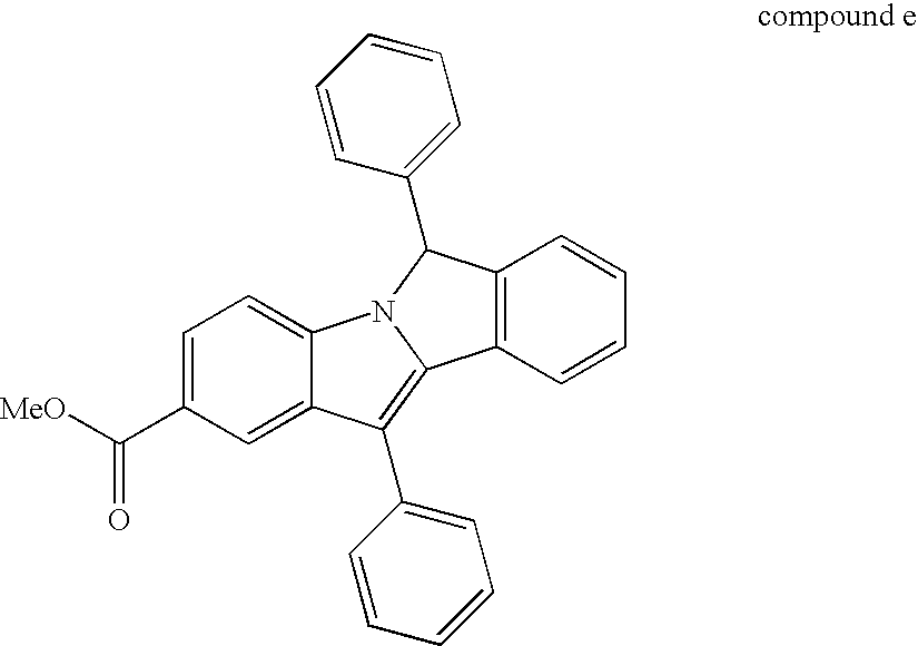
C1=C(C([MeO])=O)C=C2C(=C1)N1C(=C2C2=CC=CC=C2)C2=C(C=CC=C2)C1C1=CC=CC=C1
